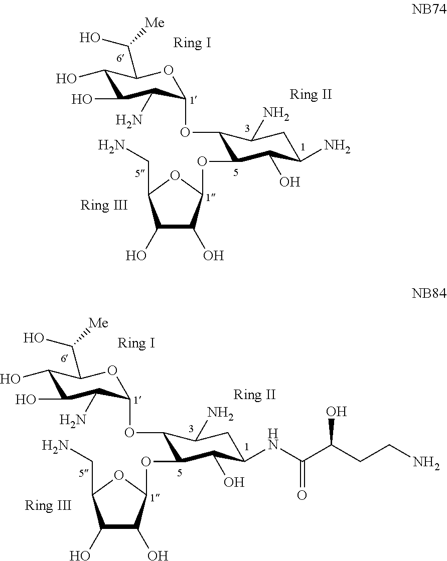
C1(O)C(O)C(N)C(OC2C(OC3C(O)C(O)C(CN)O3)C(O)C(N)CC2N)OC1C(O)[Me].C1(O)C(O)C(N)C(OC2C(OC3C(O)C(O)C(CN)O3)C(O)C(NC(C(CCN)O)=O)CC2N)OC1C(O)[Me]
